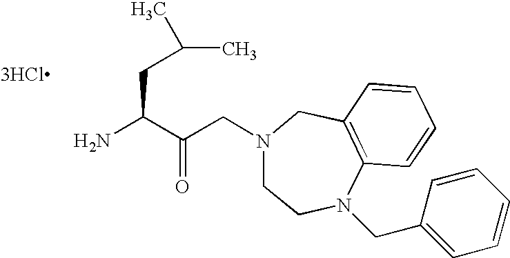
NC(C(CN1CCN(CC2=CC=CC=C2)C2=C(C1)C=CC=C2)=O)CC(C)C.[3HCl]
